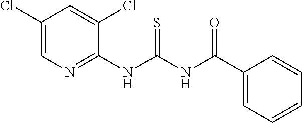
C1(Cl)=CN=C(NC(=S)NC(=O)C2=CC=CC=C2)C(Cl)=C1
